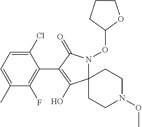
C12(N(OC3CCCO3)C(=O)C(C3=C(F)C(C)=CC=C3Cl)=C1O)CCN(OC)CC2
